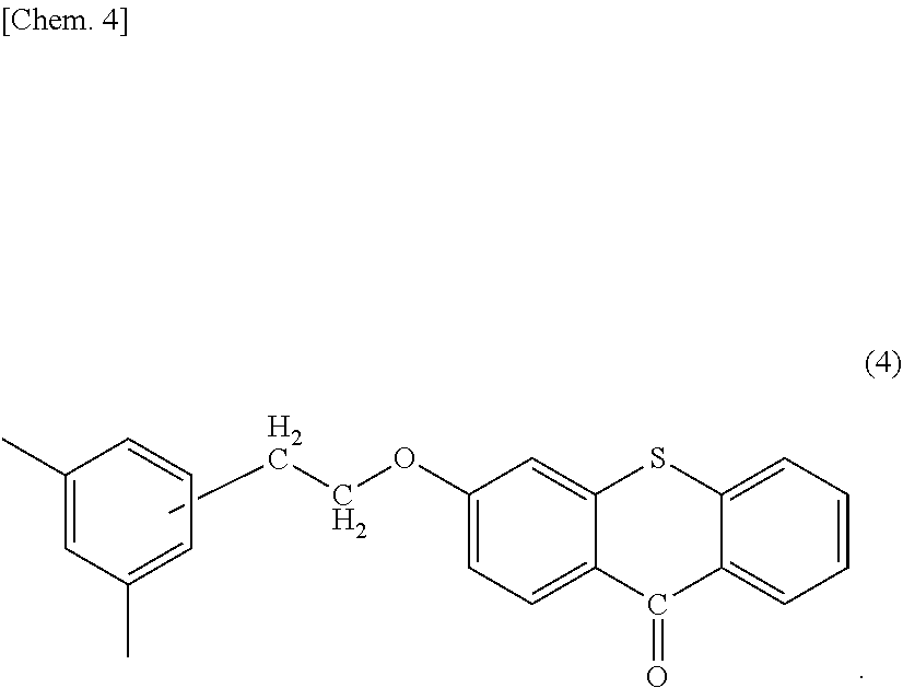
CCCOC1=CC=C2C(=C1)SC1=CC=CC=C1C2=O.C1=CC(C)=CC(C)=C1
